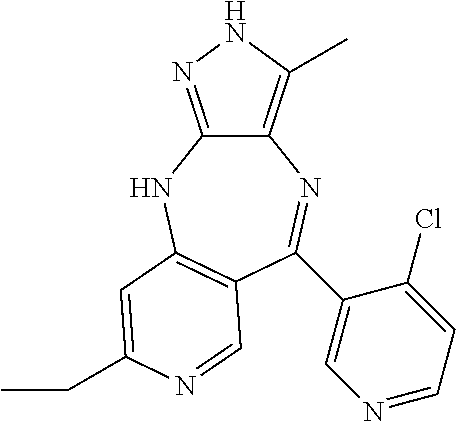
C12=C(C)NN=C1NC1=C(C=NC(CC)=C1)C(C1=CN=CC=C1Cl)=N2
